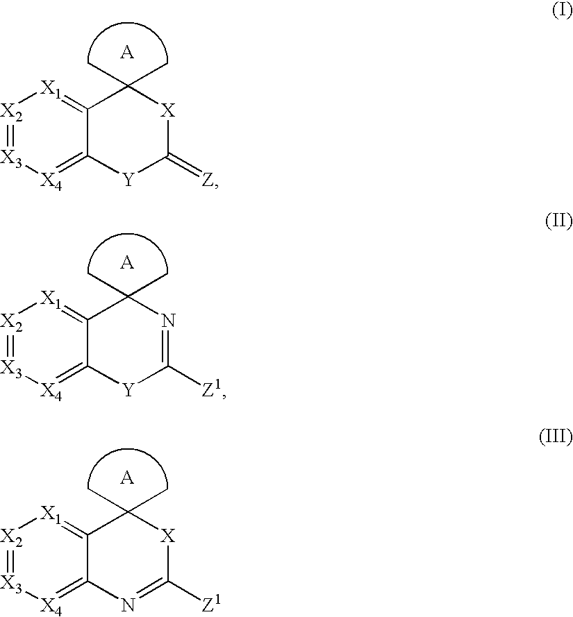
[X2]1=[X3][X4]=C2C(=[X1]1)C(C)(C)[X]C(=[Z])[Y]2.[X2]1=[X3][X4]=C2C(=[X1]1)C(C)(C)N=C([Z1])[Y]2.[X2]1=[X3][X4]=C2C(=[X1]1)C(C)(C)[X]C([Z1])=N2
